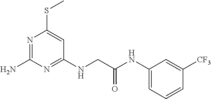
N1=C(N)N=C(NCC(NC2=CC=CC([CF3])=C2)=O)C=C1SC
